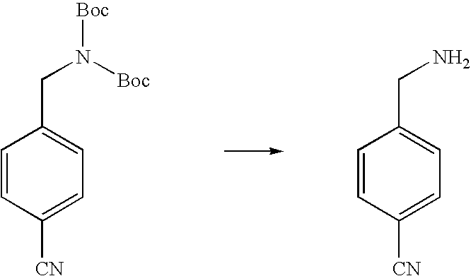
C1=CC([CN])=CC=C1CN([Boc])[Boc].C1=CC([CN])=CC=C1CN
